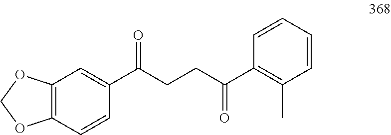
C12=C(C=CC(C(CCC(C3=C(C)C=CC=C3)=O)=O)=C1)OCO2
